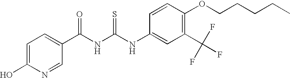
N(C(NC(=O)C1=CC=C(O)N=C1)=S)C1=CC(C(F)(F)F)=C(OCCCCC)C=C1
